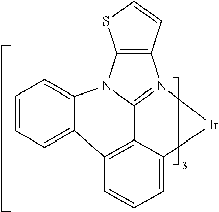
C1=CC=C2C3=C4C5=N(C6=C(N5C2=C1)SC=C6)[Ir]C4=CC=C3
